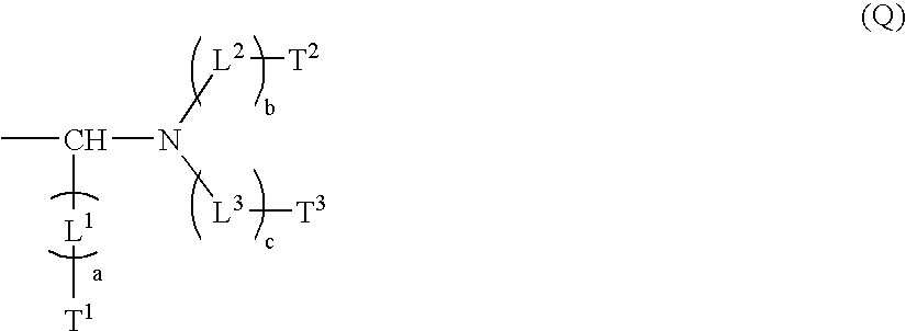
CC(N([L3][T3])[L2][T2])[L1][T1]
